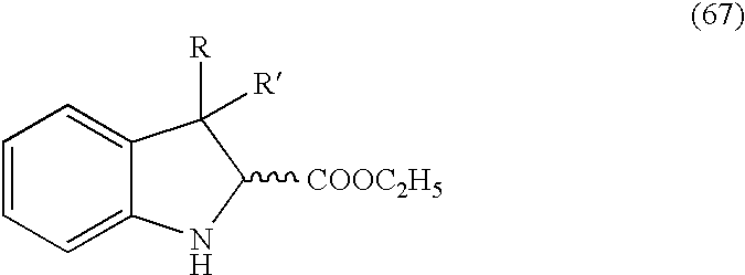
C1=CC=C2C(=C1)C([R])([R])C([COOC2H5])N2
